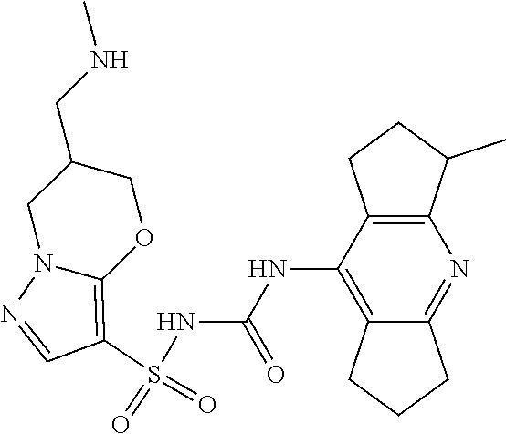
S(NC(NC1=C2C(=NC3=C1CCC3C)CCC2)=O)(C1=C2N(N=C1)CC(CNC)CO2)(=O)=O
